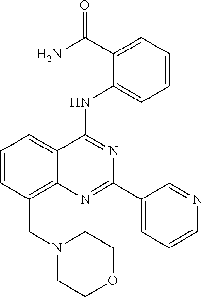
C1=CC(CN2CCOCC2)=C2C(=C1)C(NC1=CC=CC=C1C(N)=O)=NC(C1=CC=CN=C1)=N2
